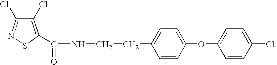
C1(Cl)=C(C(=O)NCCC2=CC=C(OC3=CC=C(Cl)C=C3)C=C2)SN=C1Cl
